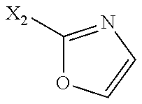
C1([X2])=NC=CO1
